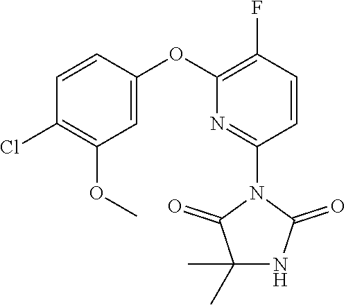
C1=CC(OC2=C(F)C=CC(N3C(=O)C(C)(C)NC3=O)=N2)=CC(OC)=C1Cl
